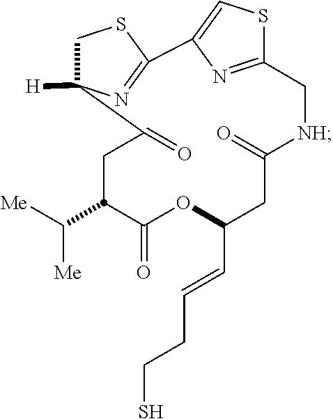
C12=CSC(=N1)C[NH]C(=O)CC(C=CCCS)OC(=O)C(C([Me])[Me])CC(=O)C1([H])CSC2=N1
